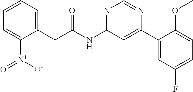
C1(CC(NC2=NC=NC(C3=CC(F)=CC=C3OC)=C2)=O)=CC=CC=C1[N+]([O-])=O
